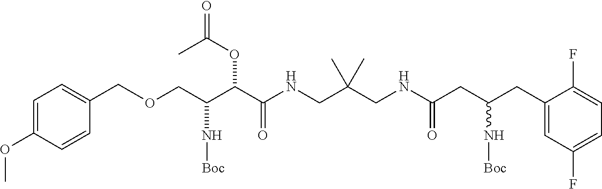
C(C(C(C(NCC(CNC(CC(CC1=CC(F)=CC=C1F)N[Boc])=O)(C)C)=O)OC(=O)C)N[Boc])OCC1=CC=C(OC)C=C1
